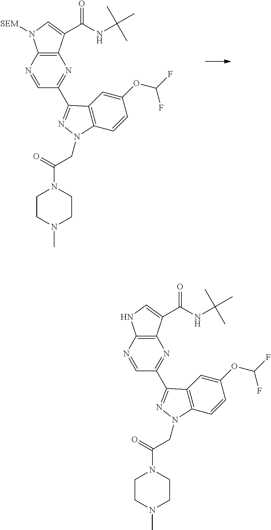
N1=CC(C2=NN(CC(N3CCN(C)CC3)=O)C3=C2C=C(OC(F)F)C=C3)=NC2=C1N([SEM])C=C2C(NC(C)(C)C)=O.N1=CC(C2=NN(CC(N3CCN(C)CC3)=O)C3=C2C=C(OC(F)F)C=C3)=NC2=C1NC=C2C(NC(C)(C)C)=O
